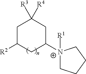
C1C([R2])CC([N+]2([R1])CCCC2)CC1([R3])[R4]
